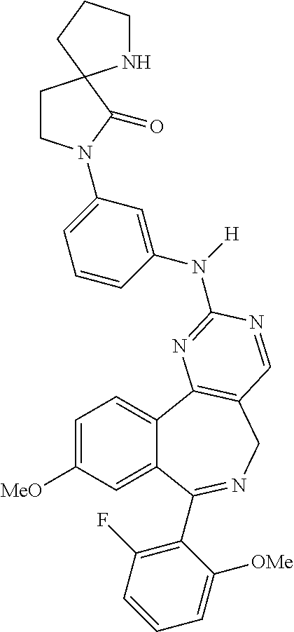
C12=CC([MeO])=CC=C1C1=C(CN=C2C2=C(F)C=CC=C2[OMe])C=NC(N(C2=CC(N3CCC4(NCCC4)C3=O)=CC=C2)[H])=N1
